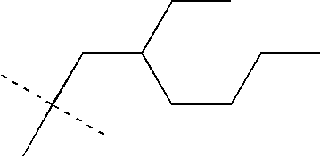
C(CCC)C(CC)CC(C)(C)C
